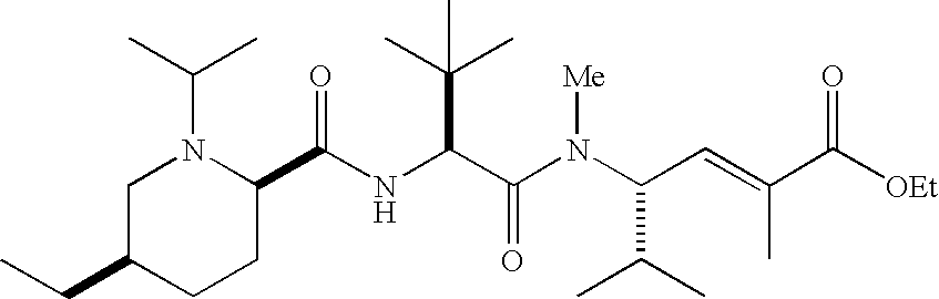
N(C(C(N(C(C(C)C)C=C(C)C([OEt])=O)[Me])=O)C(C)(C)C)C(C1N(C(C)C)CC(CC)CC1)=O
